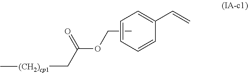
CCOC(C[(CH2)cp1]C)=O.C1=C(C=C)C=CC=C1
